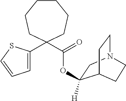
C1=C(C2(C(=O)OC3([H])CN4CCC3CC4)CCCCCC2)SC=C1
